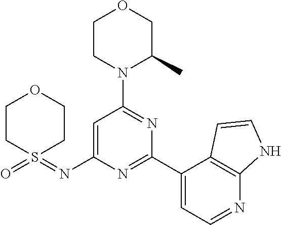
O1CCN(C2=NC(C3=CC=NC4=C3C=CN4)=NC(N=S3(=O)CCOCC3)=C2)C(C)C1
